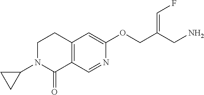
C12=C(C=NC(OCC(CN)=CF)=C1)C(=O)N(C1CC1)CC2
